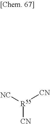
[R55]([CN])([NC])[CN]
